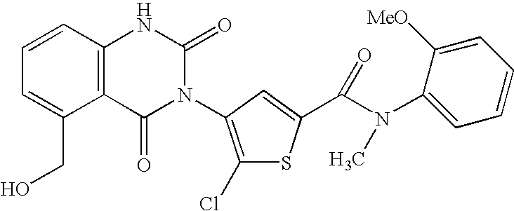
C12=C(C=CC=C1CO)NC(=O)N(C1=C(Cl)SC(C(N(C3=CC=CC=C3[MeO])C)=O)=C1)C2=O
